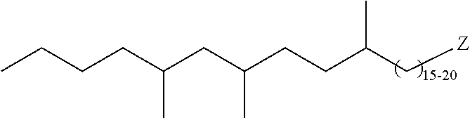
C(CC(CC(CCC(C[Z])C)C)C)CC
